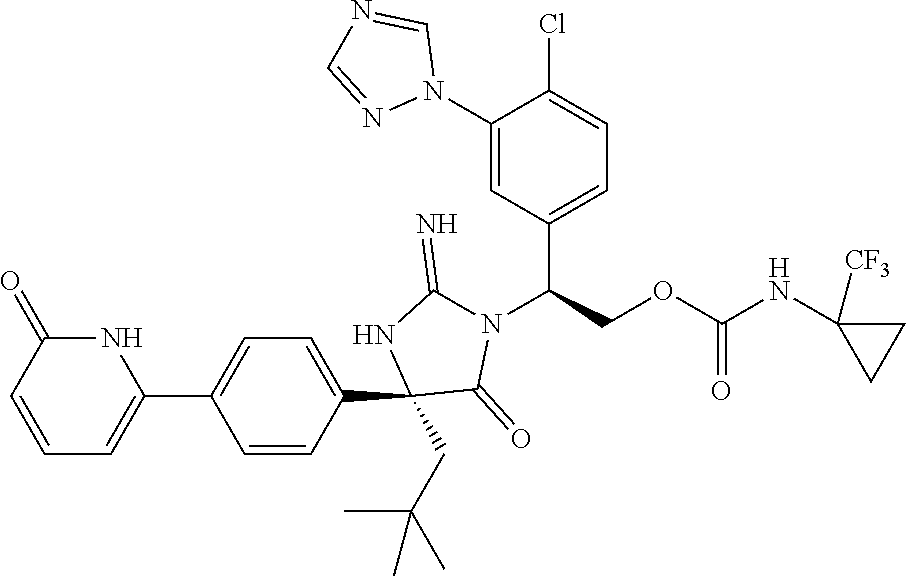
C1(C2=CC=CC(=O)N2)=CC=C(C2(CC(C)(C)C)C(=O)N(C(C3=CC=C(Cl)C(N4C=NC=N4)=C3)COC(NC3([CF3])CC3)=O)C(=N)N2)C=C1
